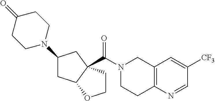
C12=C(N=CC([CF3])=C1)CCN(C(=O)C13C(CC(N4CCC(=O)CC4)C1)OCC3)C2
